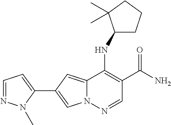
C1(C2=CN3C(=C2)C(NC2CCCC2(C)C)=C(C(N)=O)C=N3)=CC=NN1C
